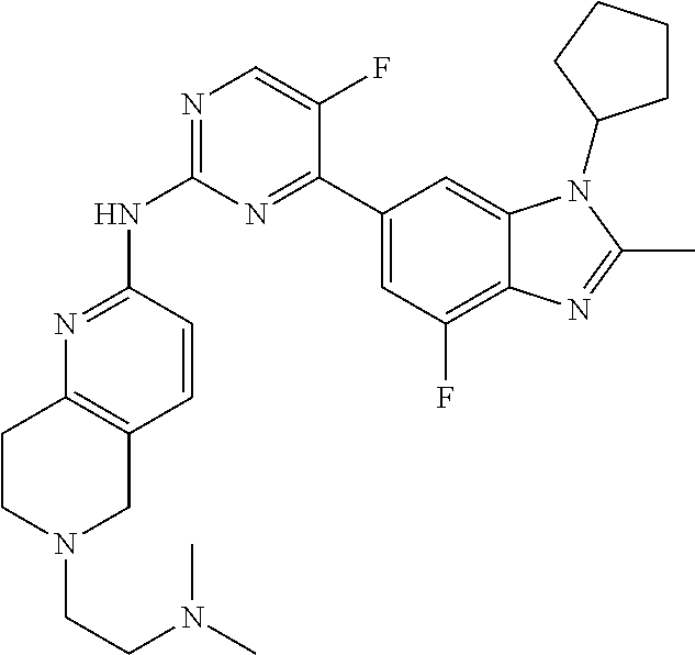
N1=C(NC2=NC=C(F)C(C3=CC(F)=C4C(=C3)N(C3CCCC3)C(C)=N4)=N2)C=CC2=C1CCN(CCN(C)C)C2
